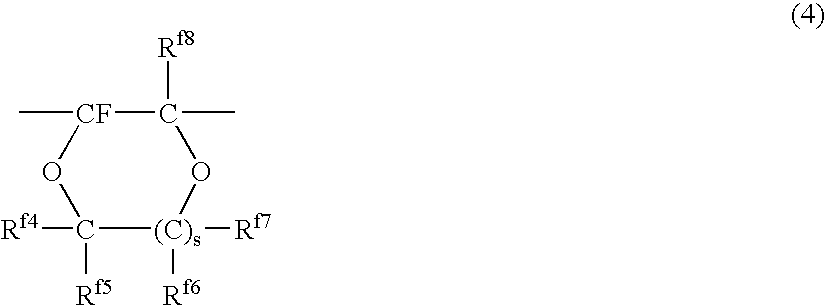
C1([Rf4])([Rf5])[(C)s]([Rf7])([Rf6])OC(C)([Rf8])[CF](C)O1
